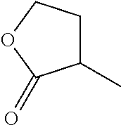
C1(C)CCOC1=O
